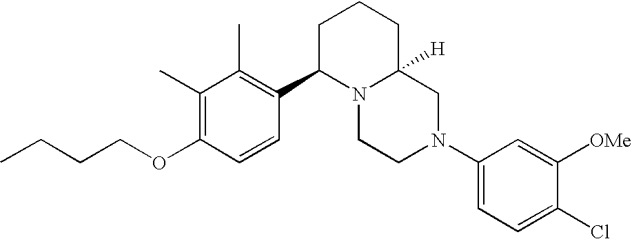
C1(C)=C(OCCCC)C=CC(C2N3C([H])(CCC2)CN(C2=CC=C(Cl)C([OMe])=C2)CC3)=C1C
